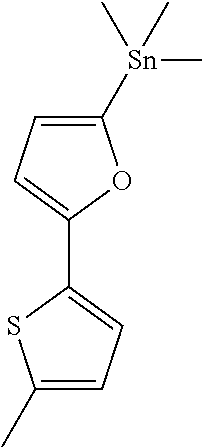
C1=C([Sn](C)(C)C)OC(C2=CC=C(C)S2)=C1
